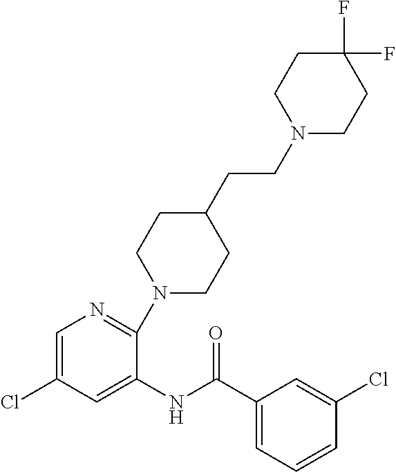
N1(CCC2CCN(C3=NC=C(Cl)C=C3NC(C3=CC=CC(Cl)=C3)=O)CC2)CCC(F)(F)CC1
